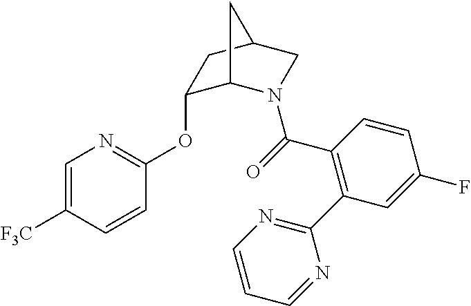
C1(C(=O)N2C3C(OC4=NC=C([F3C])C=C4)CC(C2)C3)=C(C2=NC=CC=N2)C=C(F)C=C1
